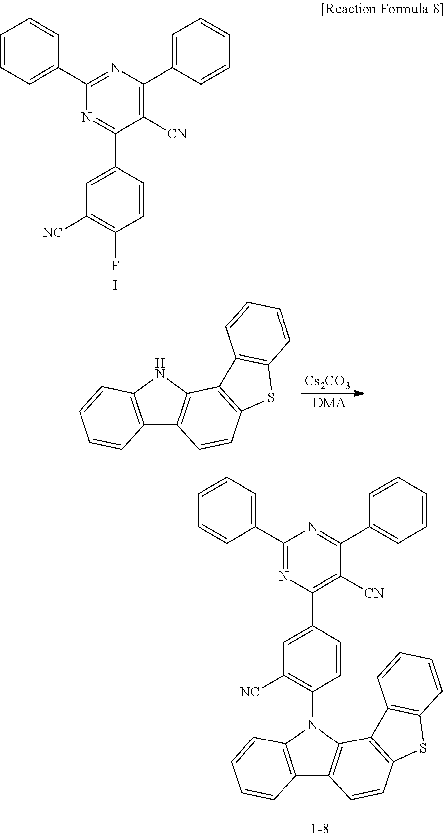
C1=CC=C(C2=NC(C3=CC=CC=C3)=C([CN])C(C3=CC([NC])=C(F)C=C3)=N2)C=C1.I.[Cs2CO3].[DMA].C12=C(NC3=C1C=CC1=C3C3=C(S1)C=CC=C3)C=CC=C2.[1-8].C1=CC=C(C2=NC(C3=CC([NC])=C(N4C5=C(C6=C4C=CC=C6)C=CC4=C5C5=C(S4)C=CC=C5)C=C3)=C([CN])C(C3=CC=CC=C3)=N2)C=C1
